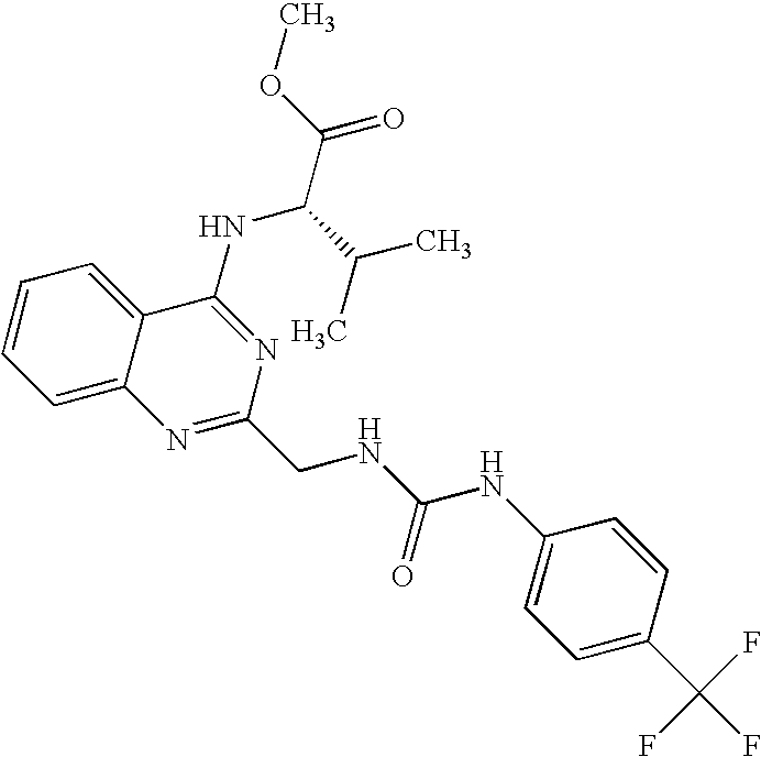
C1=CC=C2C(=C1)C(NC(C(C)C)C(=O)OC)=NC(CNC(NC1=CC=C(C(F)(F)F)C=C1)=O)=N2
